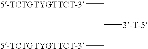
[5-TCTGTYGTTCT-3]CC([3-T-5])C[5-TCTGTYGTTCT-3]
